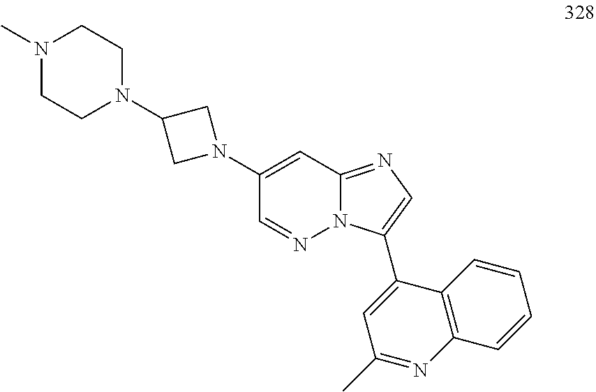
C1(N2CC(N3CCN(C)CC3)C2)=CC2=NC=C(C3=CC(C)=NC4=C3C=CC=C4)N2N=C1
